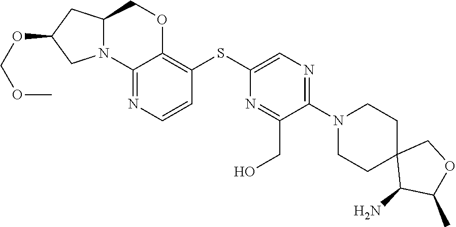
C1(N2CCC3(C(N)C(C)OC3)CC2)=NC=C(SC2=C3OCC4CC(OCOC)CN4C3=NC=C2)N=C1CO
